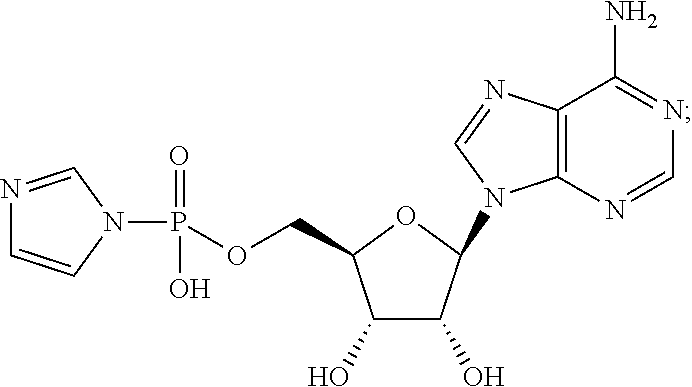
C1(O)C(O)C(N2C3=C(N=C2)C(N)=NC=N3)OC1COP(=O)(N1C=NC=C1)O
